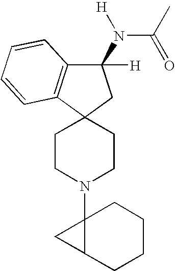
C1CN(C23C(CCCC2)C3)CCC12CC(N(C(C)=O)[H])([H])C1=C2C=CC=C1
